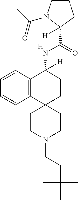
[H].C12=C(C=CC=C1)C(NC(C1([H])CCCN1C(C)=O)=O)([H])CCC21CCN(CCC(C)(C)C)CC1
